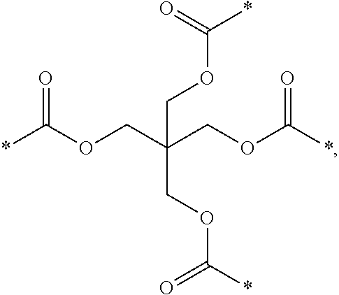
*C(OCC(COC(*)=O)(COC(*)=O)COC(*)=O)=O
